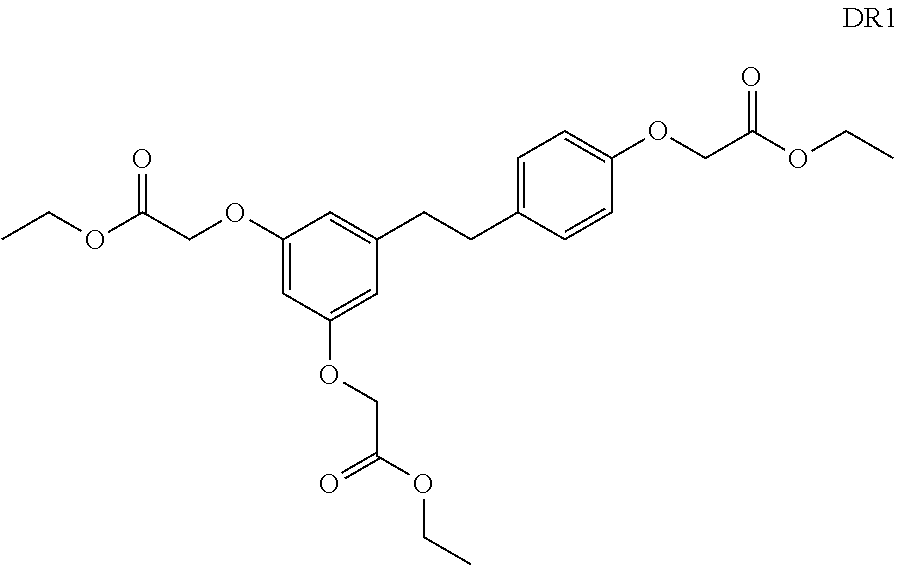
CCOC(COC1=CC(OCC(OCC)=O)=CC(CCC2=CC=C(OCC(OCC)=O)C=C2)=C1)=O
